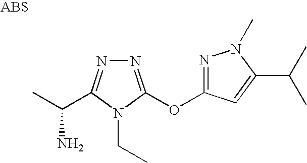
N1=C(OC2=NN(C)C(C(C)C)=C2)N(CC)C(C(C)N)=N1
